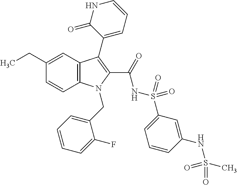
C1(CC)=CC2=C(C=C1)N(CC1=CC=CC=C1F)C(C(=O)NS(=O)(=O)C1=CC=CC(NS(C)(=O)=O)=C1)=C2C1=CC=CNC1=O
